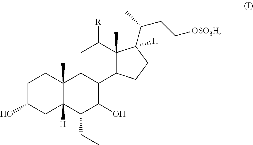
C1C(O)CC2([H])C(C)(C1)C1C(C(O)C2CC)C2C(C)(C([R])C1)C([H])(C(C)CC[OSO3H])CC2
